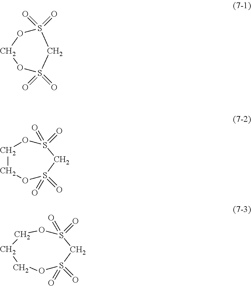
S1(=O)(=O)CS(=O)(=O)OCO1.C1COS(=O)(=O)CS(=O)(=O)O1.C1OS(=O)(=O)CS(=O)(=O)OCC1
